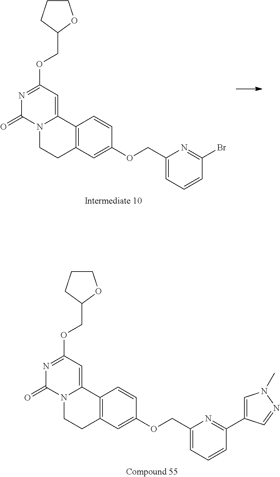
C12=C(C=C(OCC3=CC=CC(Br)=N3)C=C1)CCN1C2=CC(OCC2OCCC2)=NC1=O.C12=C(C=C(OCC3=CC=CC(C4=CN(C)N=C4)=N3)C=C1)CCN1C2=CC(OCC2OCCC2)=NC1=O
